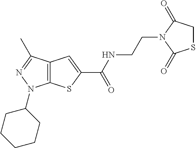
C(NC(=O)C1=CC2=C(S1)N(C1CCCCC1)N=C2C)CN1C(=O)CSC1=O
